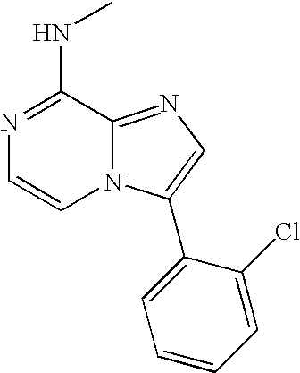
N1=C(NC)C2=NC=C(C3=CC=CC=C3Cl)N2C=C1
